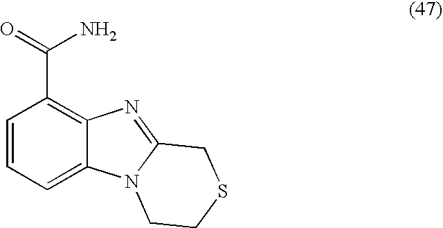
C1=CC=C2C(=C1C(=O)N)N=C1N2CCSC1
